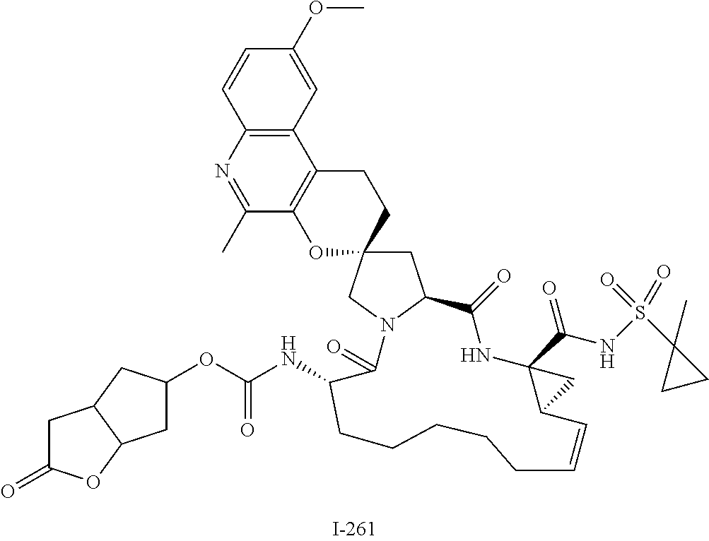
C1=CC2=C(C=C1OC)C1=C(C(C)=N2)OC2(CC1)CC1N(C2)C(=O)C(NC(=O)OC2CC3C(C2)CC(=O)O3)CCCCCC=CC2C(C(NS(C3(C)CC3)(=O)=O)=O)(NC1=O)C2
